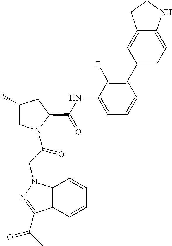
C12=C(C=CC=C1)C(C(C)=O)=NN2CC(=O)N1CC(F)CC1C(NC1=CC=CC(C2=CC=C3C(=C2)CCN3)=C1F)=O
